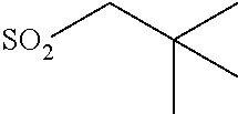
[SO2]CC(C)(C)C
